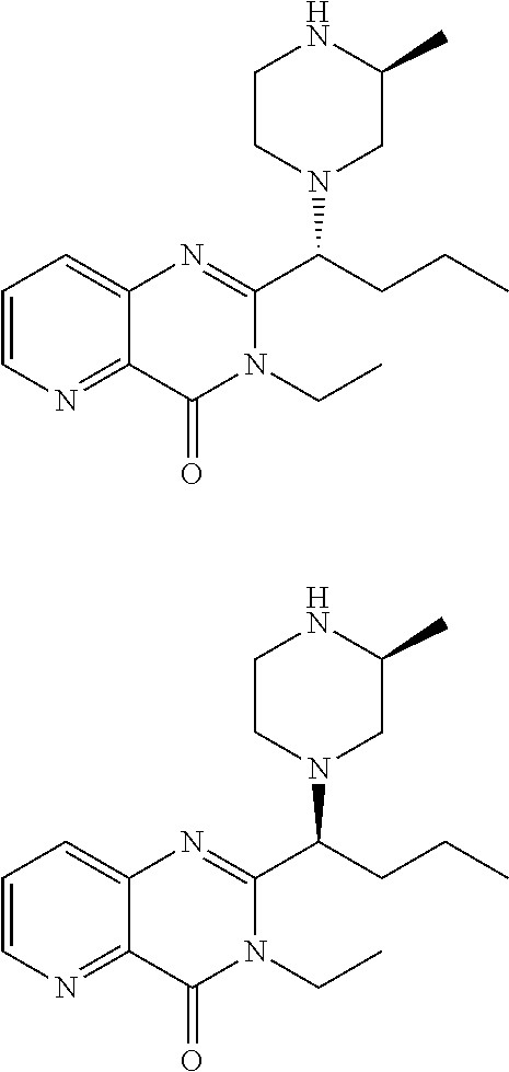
C1=CN=C2C(=C1)N=C(C(CCC)N1CC(C)NCC1)N(CC)C2=O.C1=CN=C2C(=C1)N=C(C(CCC)N1CC(C)NCC1)N(CC)C2=O
